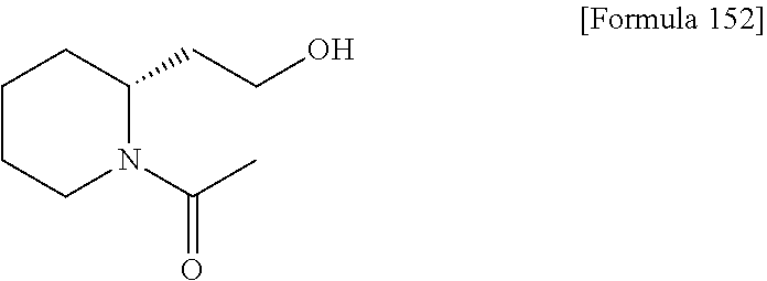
C1CCN(C(C)=O)C(CCO)C1
